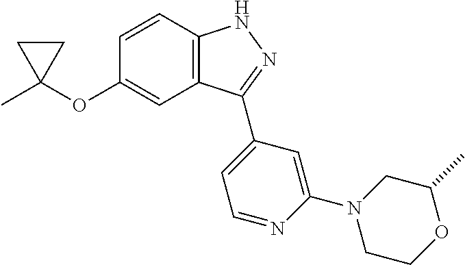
C1=CC2=C(C=C1OC1(C)CC1)C(C1=CC=NC(N3CCOC(C)C3)=C1)=NN2
